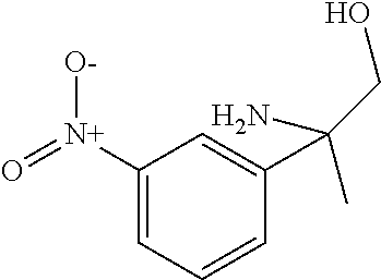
C1([N+]([O-])=O)=CC=CC(C(N)(C)CO)=C1
